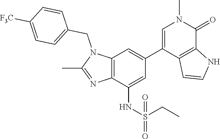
N1(CC2=CC=C([F3C])C=C2)C(C)=NC2=C1C=C(C1=CN(C)C(=O)C3=C1C=CN3)C=C2NS(CC)(=O)=O
